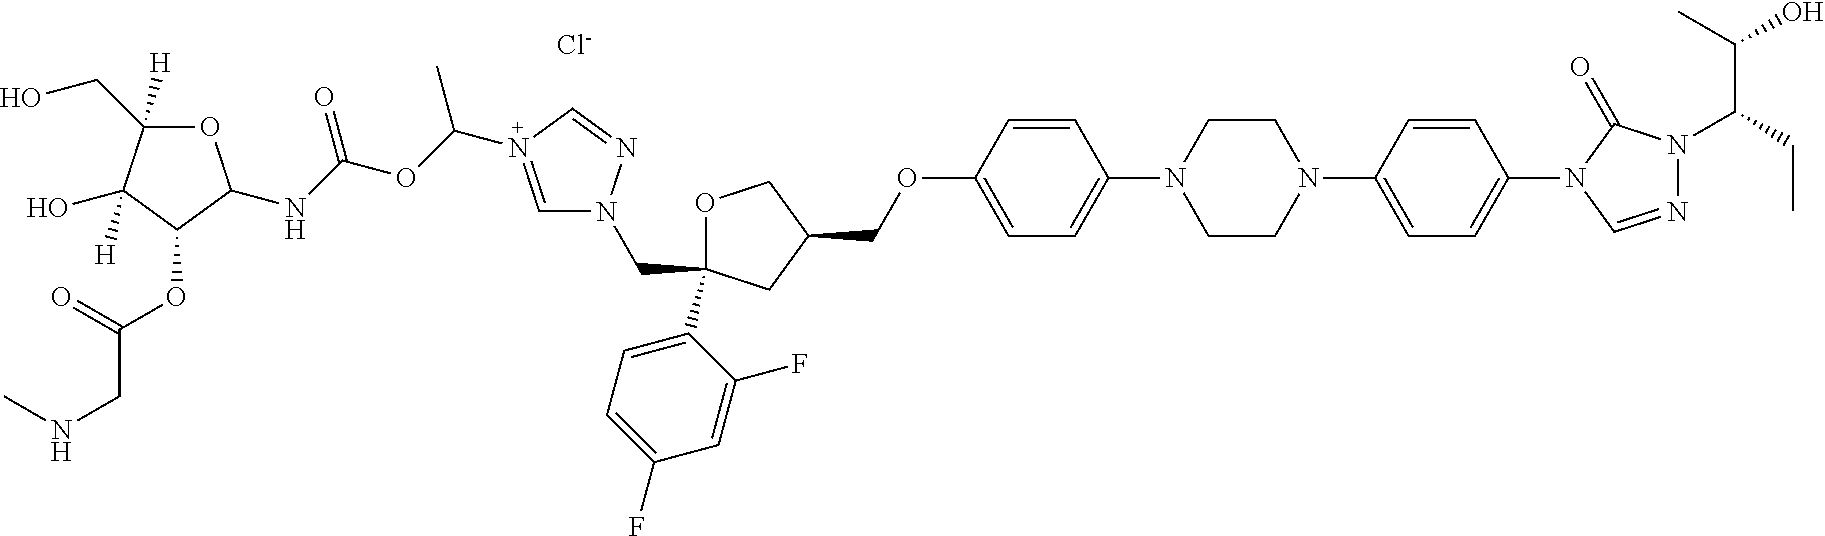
[Cl-].C1OC(C2=CC=C(F)C=C2F)(CN2C=N(C(OC(NC3OC([H])(CO)C(O)([H])C3OC(CNC)=O)=O)C)C=N2)CC1COC1=CC=C(N2CCN(C3=CC=C(N4C=NN(C(CC)C(C)O)C4=O)C=C3)CC2)C=C1
